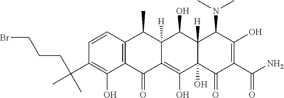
C1=CC2=C(C(O)=C1C(CCCBr)(C)C)C(=O)C1=C(O)C3(O)C([H])(C(O)C1([H])C2C)C(N(C)C)C(O)=C(C(N)=O)C3=O
